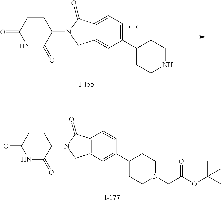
C12=C(C(=O)N(C3CCC(=O)NC3=O)C1)C=CC(C1CCN(CC(=O)OC(C)(C)C)CC1)=C2.C12=CC(C3CCNCC3)=CC=C1C(=O)N(C1CCC(=O)NC1=O)C2.Cl
